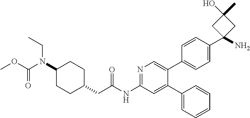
C1(N(C(=O)OC)CC)CCC(CC(NC2=NC=C(C3=CC=C(C4(N)CC(O)(C)C4)C=C3)C(C3=CC=CC=C3)=C2)=O)CC1
